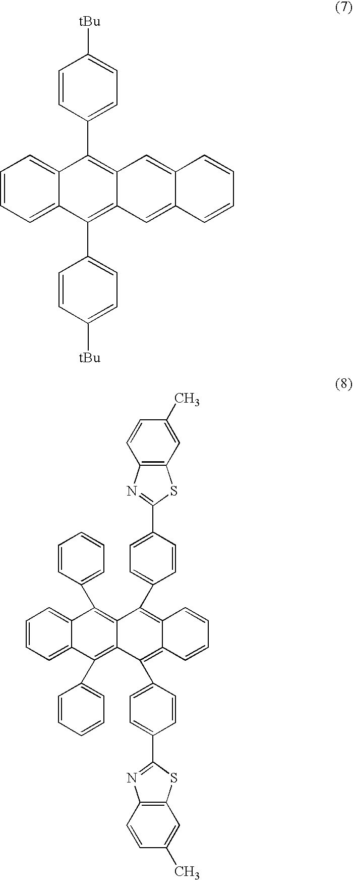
C1=CC(C2=C3C(=C(C4=CC=C([tBu])C=C4)C4=CC=CC=C24)C=C2C(=C3)C=CC=C2)=CC=C1[tBu].C1=CC2=C(C=C1C)SC(C1=CC=C(C3=C4C(=C(C5=CC=C(C6=NC7=C(S6)C=C(C)C=C7)C=C5)C5=C(C6=CC=CC=C6)C6=CC=CC=C6C(C6=CC=CC=C6)=C53)C=CC=C4)C=C1)=N2
